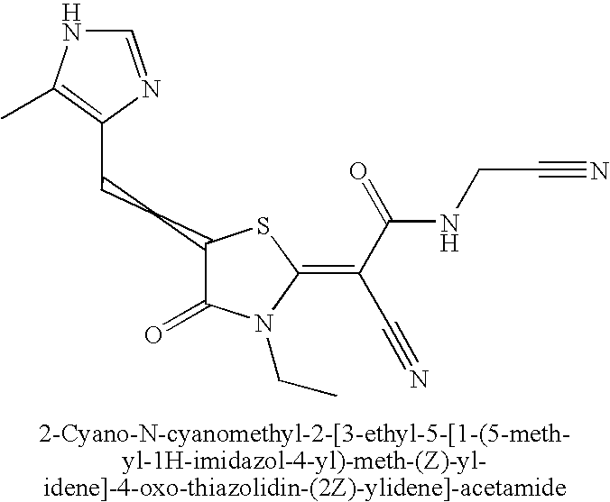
C(CC1C(=O)N(CC)C(=C(C#N)C(NCC#N)=O)S1)C1=C(C)NC=N1
